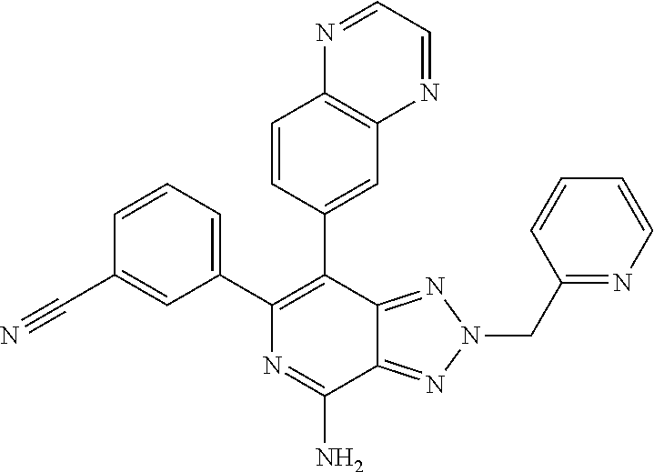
C1=CC=C(C2=C(C3=CC4=C(C=C3)N=CC=N4)C3=NN(CC4=NC=CC=C4)N=C3C(N)=N2)C=C1C#N
